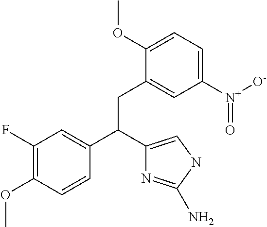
C1(F)=C(OC)C=CC(C(C2=CNC(N)=N2)CC2=CC([N+]([O-])=O)=CC=C2OC)=C1
